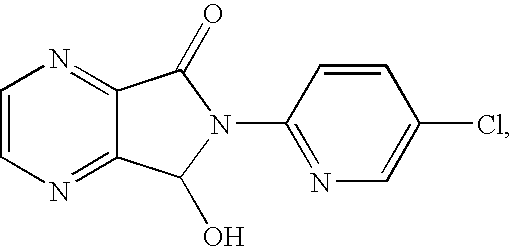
N1=C2C(=NC=C1)C(O)N(C1=NC=C(Cl)C=C1)C2=O
